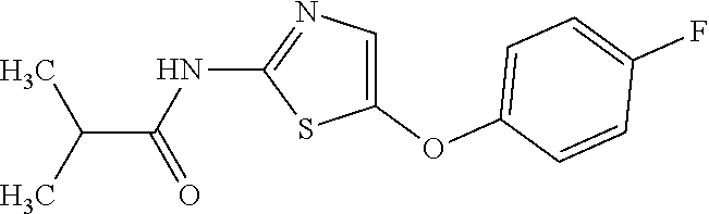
N(C(=O)C(C)C)C1=NC=C(OC2=CC=C(F)C=C2)S1
